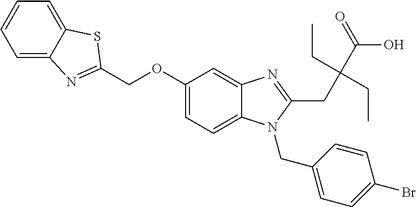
C1(OCC2=NC3=CC=CC=C3S2)=CC=C2C(=C1)N=C(CC(C(=O)O)(CC)CC)N2CC1=CC=C(Br)C=C1
